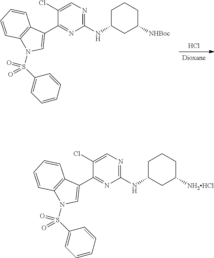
[Dioxane].Cl.C1C(NC2=NC=C(Cl)C(C3=CN(S(C4=CC=CC=C4)(=O)=O)C4=C3C=CC=C4)=N2)CC([NHBoc])CC1.C1C(NC2=NC=C(Cl)C(C3=CN(S(C4=CC=CC=C4)(=O)=O)C4=C3C=CC=C4)=N2)CC([NH2HCl])CC1
